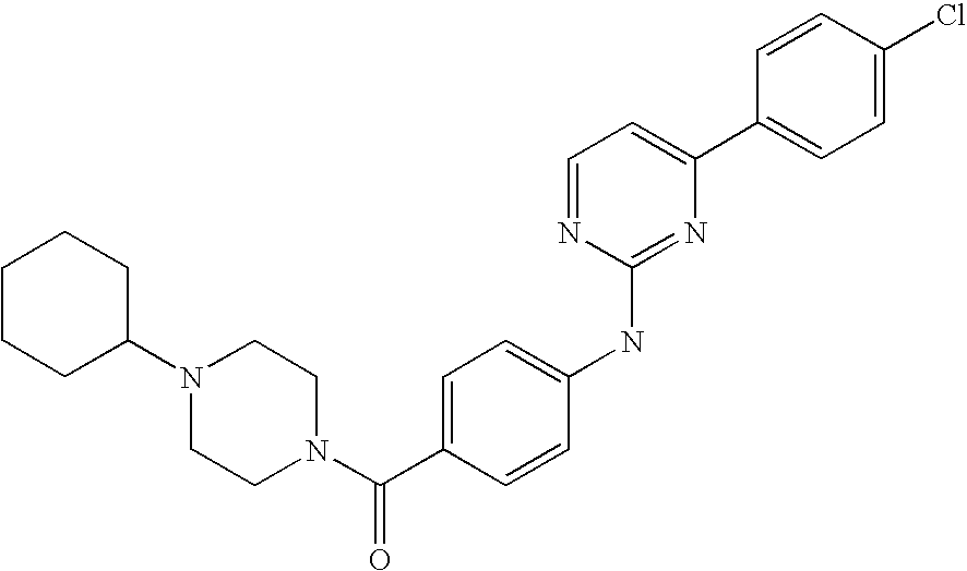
C1=CC(C2=CC=NC(NC3=CC=C(C(N4CCN(C5CCCCC5)CC4)=O)C=C3)=N2)=CC=C1Cl
